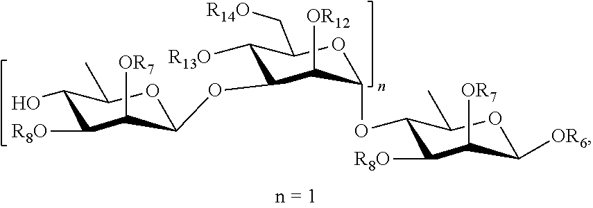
C1(O)C([R8O])C([OR7])C(OC2C([R13O])C(C[R14O])OC(OC3C([R8O])C([OR7])C([OR6])OC3C)C2[OR12])OC1C
